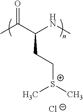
CC(C(NC)CC[S+](C)C)=O.[Cl-]
